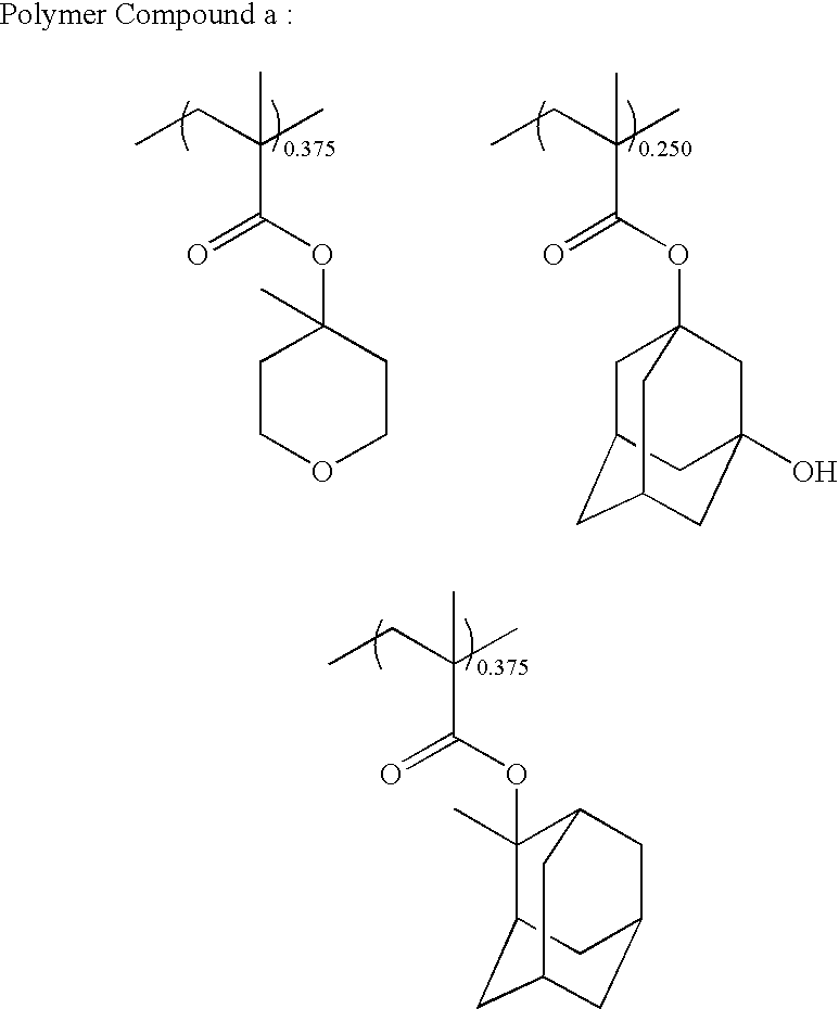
O(C(C(CC)(C)C)=O)C1(C)C2CC3CC(CC1C3)C2.C1COCCC1(OC(C(CC)(C)C)=O)C.O(C(C(CC)(C)C)=O)C12CC3CC(CC(O)(C1)C3)C2
